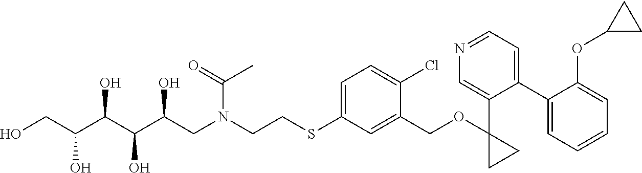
S(C1=CC=C(Cl)C(COC2(C3=CN=CC=C3C3=CC=CC=C3OC3CC3)CC2)=C1)CCN(CC(C(C(C(CO)O)O)O)O)C(C)=O
